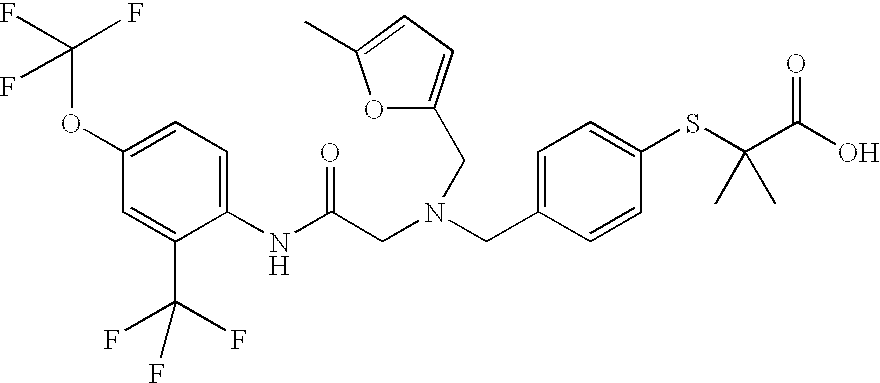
C1(OC(F)(F)F)=CC=C(NC(CN(CC2=CC=C(SC(C(O)=O)(C)C)C=C2)CC2=CC=C(C)O2)=O)C(C(F)(F)F)=C1
